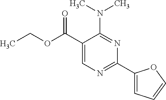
CCOC(C1=CN=C(C2=CC=CO2)N=C1N(C)C)=O
